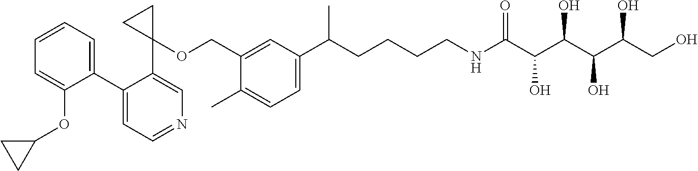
C(CNC(C(C(C(C(CO)O)O)O)O)=O)CCC(C1=CC=C(C)C(COC2(C3=CN=CC=C3C3=CC=CC=C3OC3CC3)CC2)=C1)C
